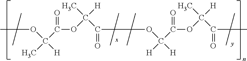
O(C(C(OC(C(=O)C(C)(C)C(OC(C(OC(C(=O)C(C)(C)C)([H])C)=O)([H])[H])(C)C)([H])C)=O)(C)[H])C(C)(C)C
